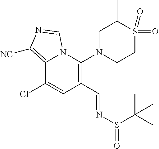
C12=C([NC])N=CN1C(N1CCS(=O)(=O)C(C)C1)=C(C=NS(=O)C(C)(C)C)C=C2Cl
